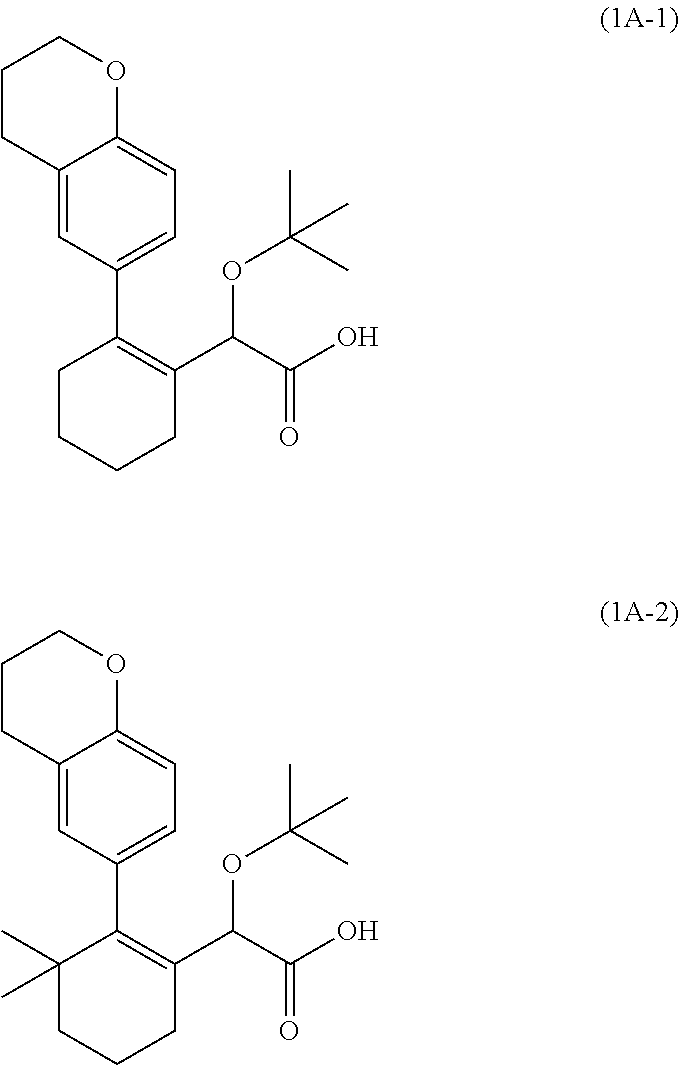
C12=CC(C3=C(C(C(O)=O)OC(C)(C)C)CCCC3)=CC=C1OCCC2.C12=CC(C3=C(C(C(O)=O)OC(C)(C)C)CCCC3(C)C)=CC=C1OCCC2
